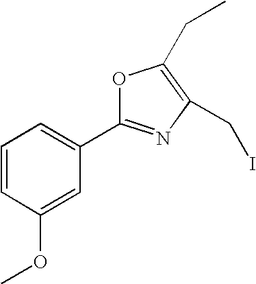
C1=CC(OC)=CC(C2=NC(CI)=C(CC)O2)=C1
